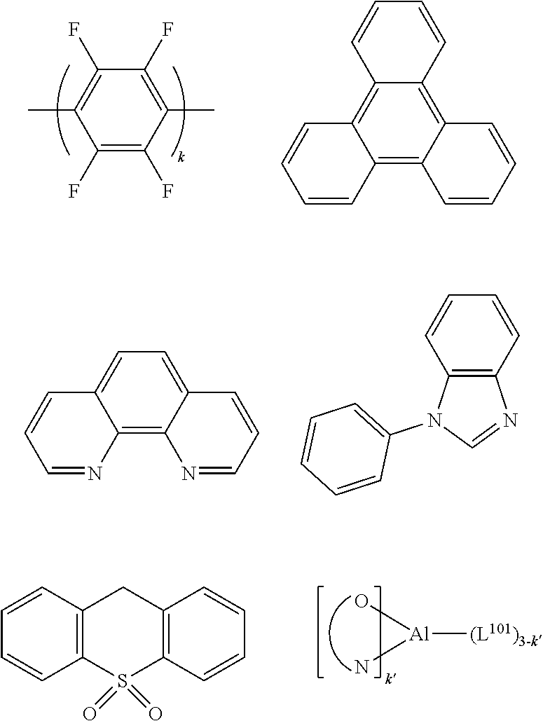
C1(F)=C(F)C(C)=C(F)C(F)=C1C.C12=C3C(=C4C(=C1C=CC=C2)C=CC=C4)C=CC=C3.C1=C2C(=C3C(=C1)C=CC=N3)N=CC=C2.C1=CC2=C(C=C1)N(C1=CC=CC=C1)C=N2.[(L101)3-k][Al](O)N.C12=C(S(=O)(=O)C3=C(C1)C=CC=C3)C=CC=C2
